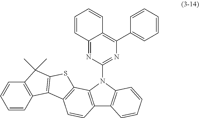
C12=C(N(C3=NC(C4=CC=CC=C4)=C4C(=N3)C=CC=C4)C3=C1C=CC=C3)C1=C(C=C2)C2=C(S1)C(C)(C)C1=C2C=CC=C1
